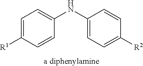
C1(NC2=CC=C([R2])C=C2)=CC=C([R1])C=C1
